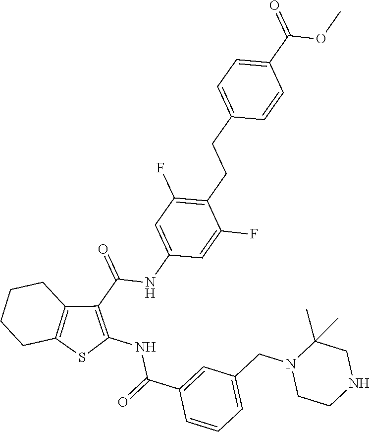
C1=C(F)C(CCC2=CC=C(C(=O)OC)C=C2)=C(F)C=C1NC(C1=C(NC(C2=CC(CN3CCNCC3(C)C)=CC=C2)=O)SC2=C1CCCC2)=O
